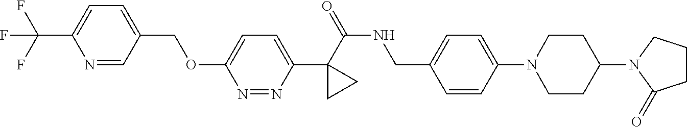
C(C1=CC=C(C(F)(F)F)N=C1)OC1=CC=C(C2(C(NCC3=CC=C(N4CCC(N5C(=O)CCC5)CC4)C=C3)=O)CC2)N=N1
